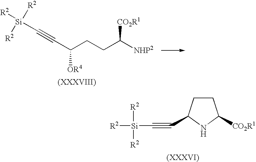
C1CC(C#C[Si]([R2])([R2])[R2])NC1[CO2R1].C(CCC([NHP2])[CO2R1])([OR4])C#C[Si]([R2])([R2])[R2]
